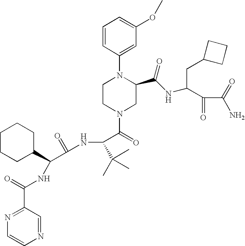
N1(C(=O)C(NC(C(C2CCCCC2)NC(C2=NC=CN=C2)=O)=O)C(C)(C)C)CC(C(NC(CC2CCC2)C(C(=O)N)=O)=O)N(C2=CC(OC)=CC=C2)CC1
